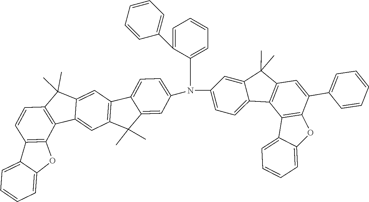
C12=C(C(C)(C)C3=CC4=C(C(C)(C)C5=CC(N(C6=CC=C7C8=C(C=C(C9=CC=CC=C9)C9=C8C8=CC=CC=C8O9)C(C)(C)C7=C6)C6=CC=CC=C6C6=CC=CC=C6)=CC=C45)C=C13)C=CC1=C2OC2=CC=CC=C12
